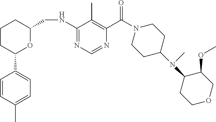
C1(NCC2CCCC(C3=CC=C(C)C=C3)O2)=NC=NC(C(N2CCC(N(C3CCOCC3OC)C)CC2)=O)=C1C
